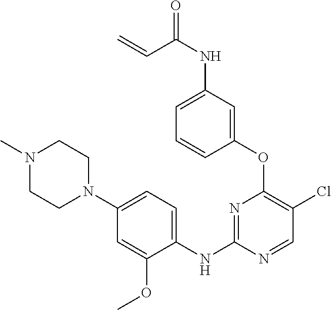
N1=C(NC2=CC=C(N3CCN(C)CC3)C=C2OC)N=CC(Cl)=C1OC1=CC(NC(=O)C=C)=CC=C1
